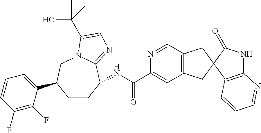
C1(C(NC2CCC(C3=CC=CC(F)=C3F)CN3C2=NC=C3C(O)(C)C)=O)=CC2=C(C=N1)CC1(C2)C2=C(NC1=O)N=CC=C2
